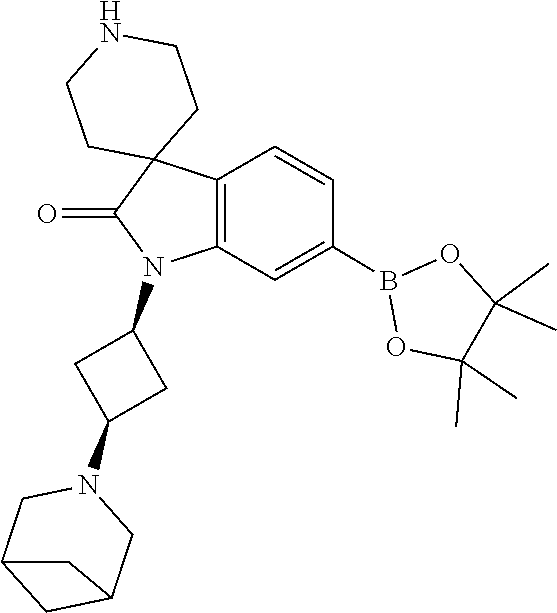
C1(C)(C)C(C)(C)OB(C2=CC3=C(C=C2)C2(C(=O)N3C3CC(N4CC5CC(C4)C5)C3)CCNCC2)O1
